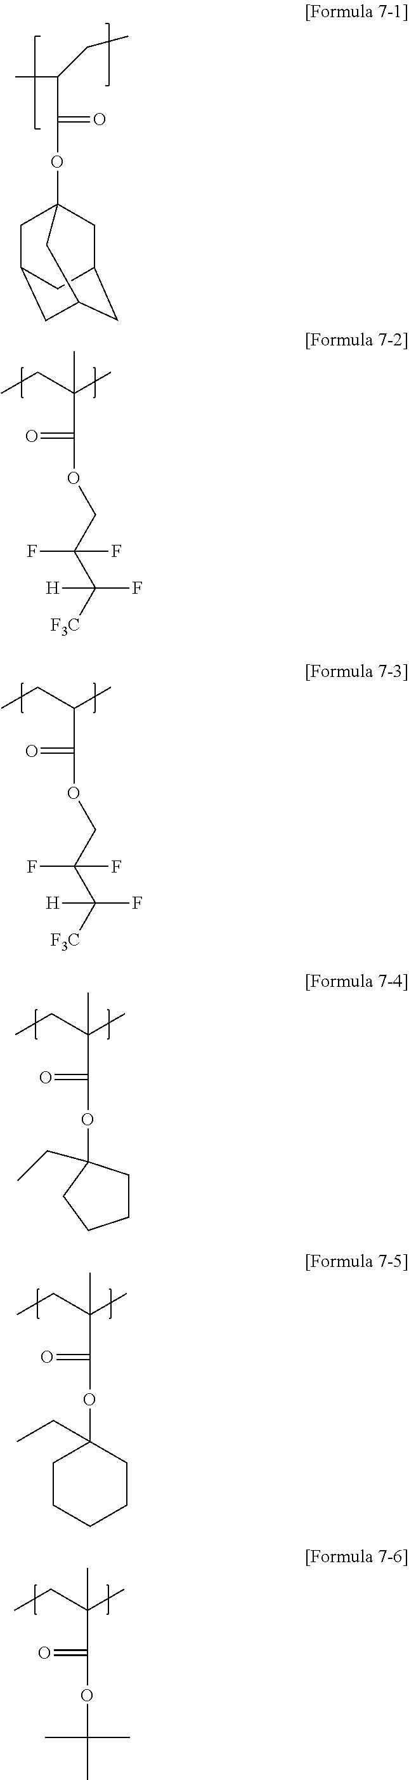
C1C2CC3CC(CC1(OC(=O)C(C)CC)C3)C2.CC(CC)(C)C(=O)OCC(C([F3C])([H])F)(F)F.C(CC)(C)C(=O)OCC(C([F3C])([H])F)(F)F.C(CC)(C)(C(=O)OC1(CC)CCCC1)C.C(CC)(C)(C(=O)OC1(CC)CCCCC1)C.C(CC)(C)(C(=O)OC(C)(C)C)C
